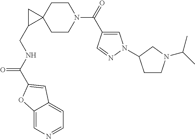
C12(CCN(C(=O)C3=CN(C4CCN(C(C)C)C4)N=C3)CC1)CC2CNC(=O)C1=CC2=CC=NC=C2O1
